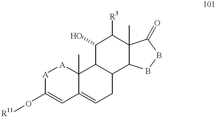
[A]1C(O[R11])=CC2=CCC3C(C2(C)[A]1)C(O)C([R3])C1(C)C3BBC1=O
